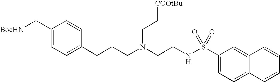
C1(C[BocHN])=CC=C(CCCN(CCNS(C2=CC=C3C(=C2)C=CC=C3)(=O)=O)CC[COOtBu])C=C1
